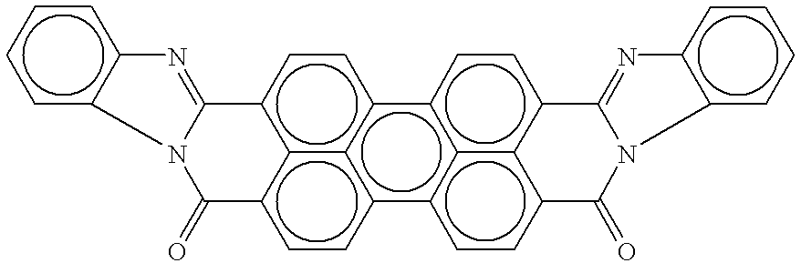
C1(=O)c2c3c(ccc4c3c(cc2)c2c3c4ccc4c3c(cc2)C(=O)N2C4=Nc3c2cccc3)C2=Nc3c(cccc3)N12
